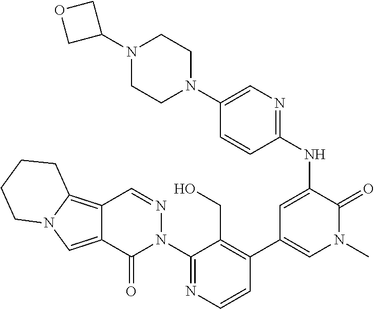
C1=CN=C(N2N=CC3=C4N(C=C3C2=O)CCCC4)C(CO)=C1C1=CN(C)C(=O)C(NC2=NC=C(N3CCN(C4COC4)CC3)C=C2)=C1
